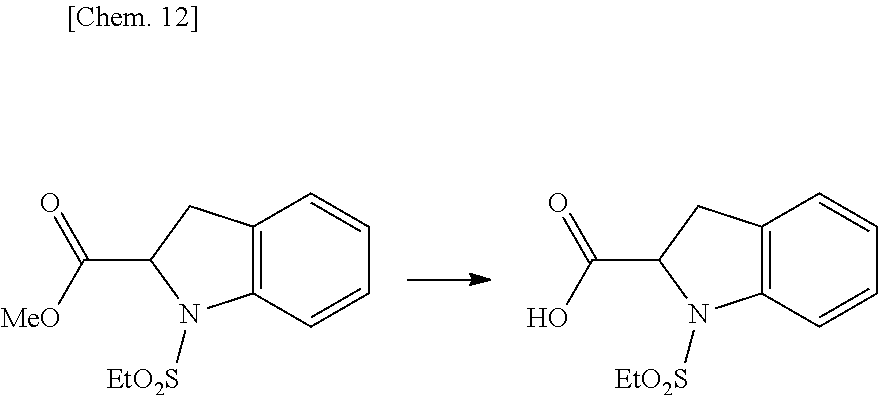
C12=C(C=CC=C1)N([EtO2S])C(C([MeO])=O)C2.C12=C(C=CC=C1)N([EtO2S])C(C(O)=O)C2
